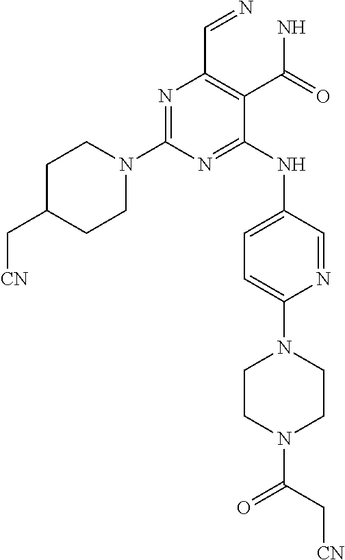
N1=C(N2CCC(C[CN])CC2)N=C(NC2=CC=C(N3CCN(C(C[CN])=O)CC3)N=C2)C(C(N)=O)=C1C=N
